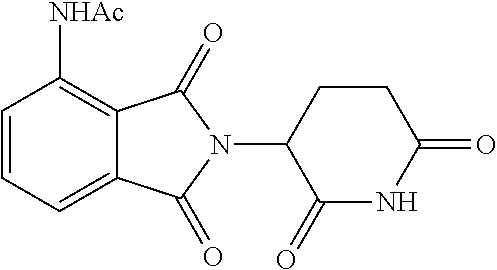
C1=CC=C2C(=C1[NHAc])C(=O)N(C1C(=O)NC(=O)CC1)C2=O
